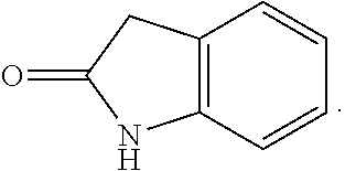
C12=C(C=CC=C1)NC(=O)C2
